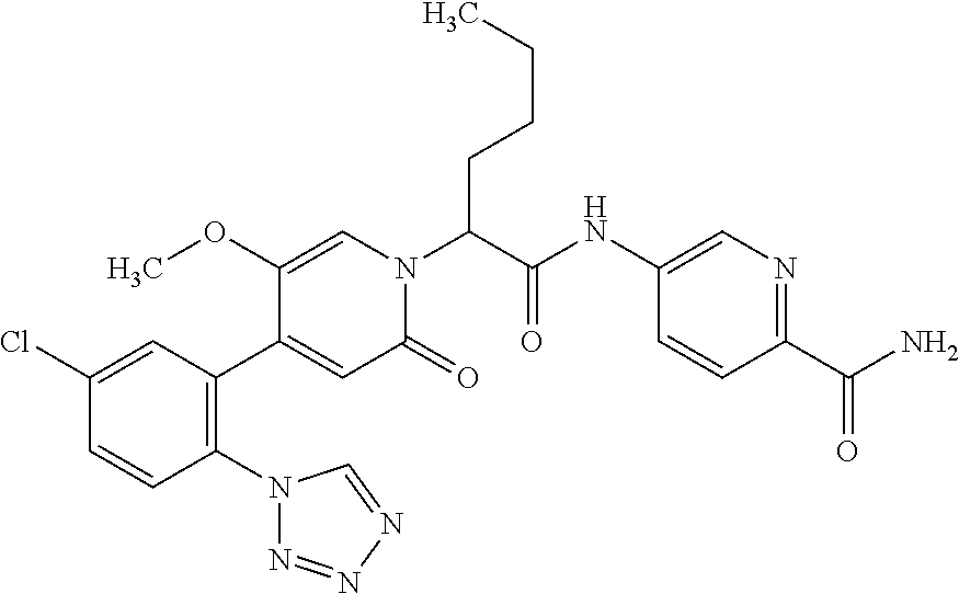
C1(Cl)=CC(C2=CC(=O)N(C(C(NC3=CN=C(C(=O)N)C=C3)=O)CCCC)C=C2OC)=C(N2N=NN=C2)C=C1
